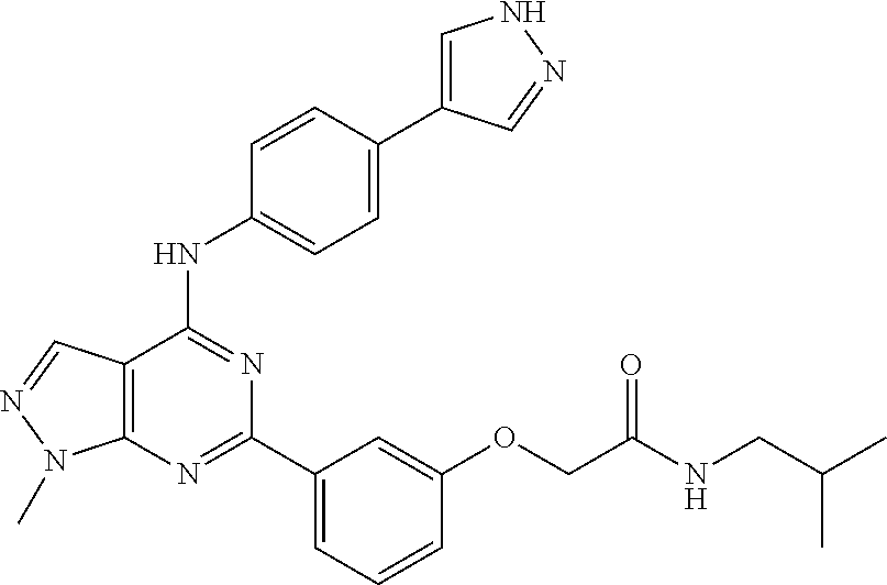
C12=C(C(NC3=CC=C(C4=CNN=C4)C=C3)=NC(C3=CC=CC(OCC(NCC(C)C)=O)=C3)=N1)C=NN2C
